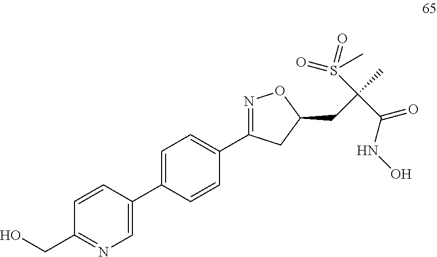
C1=CC(C2=CC=C(C3=NOC(CC(C)(C(NO)=O)S(=O)(=O)C)C3)C=C2)=CN=C1CO
